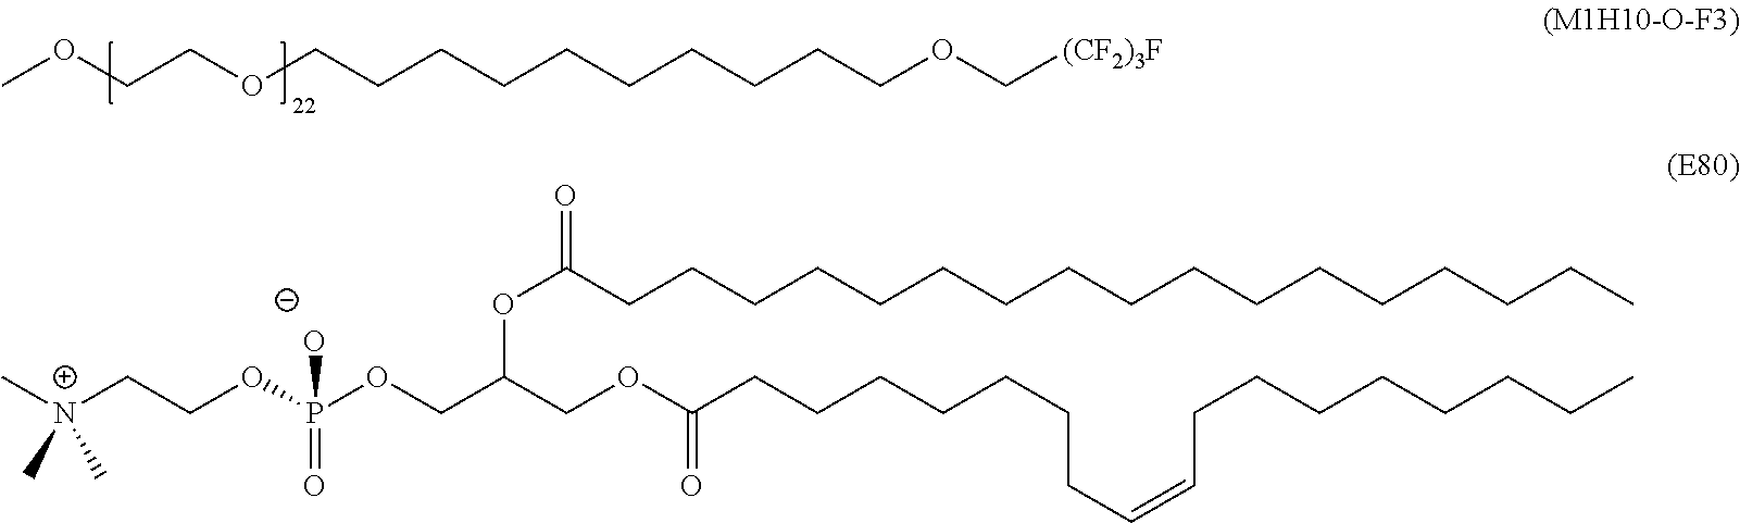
COCCOCCCCCCCCCCOC[(CF2)3F].[N+](CCOP(OCC(COC(CCCCCCCC=CCCCCCCCC)=O)OC(=O)CCCCCCCCCCCCCCCCC)(=O)[O-])(C)(C)C
